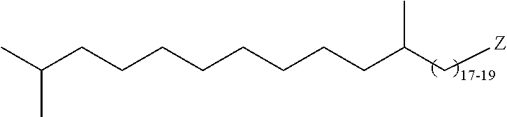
C(C(C[Z])C)CCCCCCCC(C)C
